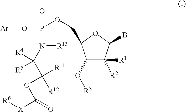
C1(O[R3])C([R1])([R2])C(B)OC1COP(O[Ar])(=O)N([R13])C([R4])(C([R12])([R11])OC([X][R6])=O)[R5]
